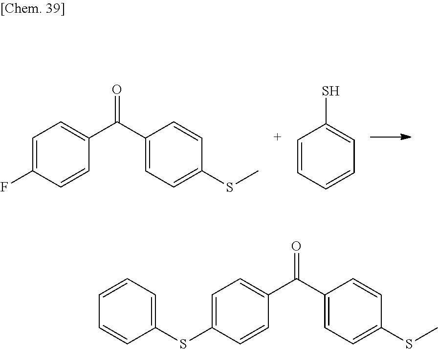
C1=C(F)C=CC(C(C2=CC=C(SC)C=C2)=O)=C1.C1=CC=CC=C1S.C1=C(SC2=CC=CC=C2)C=CC(C(C2=CC=C(SC)C=C2)=O)=C1
